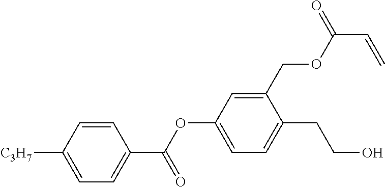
C1=CC([C3H7])=CC=C1C(OC1=CC=C(CCO)C(COC(C=C)=O)=C1)=O
